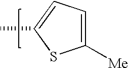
C1([Me])=CC=C(C)S1
